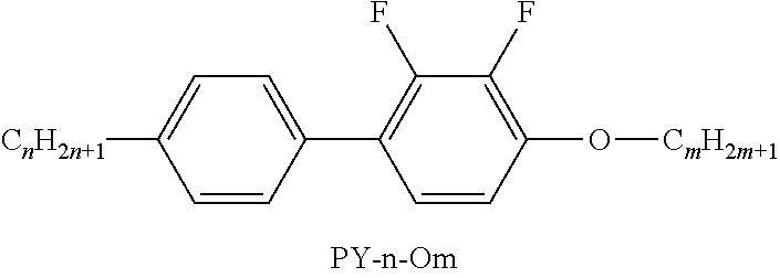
C1(F)=C(O[CmH2m+1])C=CC(C2=CC=C([CnH2n+1])C=C2)=C1F
